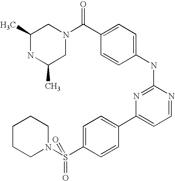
C1(C)NC(C)CN(C(C2=CC=C(NC3=NC(C4=CC=C(S(N5CCCCC5)(=O)=O)C=C4)=CC=N3)C=C2)=O)C1
